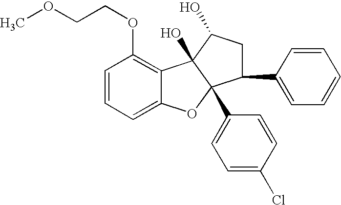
C1=CC=C2C(=C1OCCOC)C1(O)C(C3=CC=C(Cl)C=C3)(O2)C(C2=CC=CC=C2)CC1O
